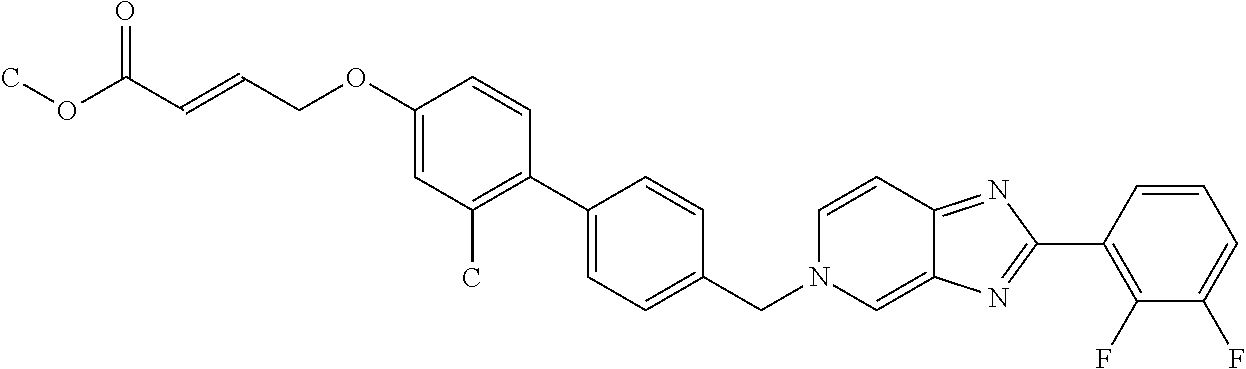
C1(OCC=CC(OC)=O)=CC(C)=C(C2=CC=C(CN3C=C4C(=NC(C5=C(F)C(F)=CC=C5)=N4)C=C3)C=C2)C=C1
